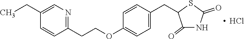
C1(CC)=CN=C(CCOC2=CC=C(CC3C(=O)NC(=O)S3)C=C2)C=C1.Cl
